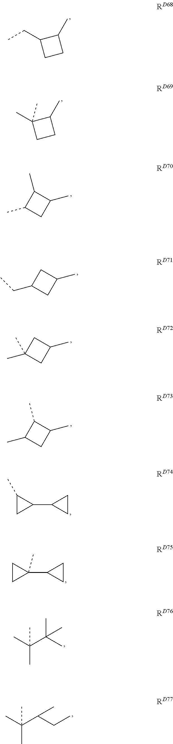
C1(C)C(CC)CC1.C1(C)C(C)(C)CC1.C1(C)C(C)CC1C.C1C(CC)CC1C.C1C(C)(C)CC1C.C1(C)C(C)CC1C.C1(C)CC1C1CC1.C1CC1(C1CC1)C.CC(C(C)(C)C)(C)C.CC(C(CC)C)(C)C
